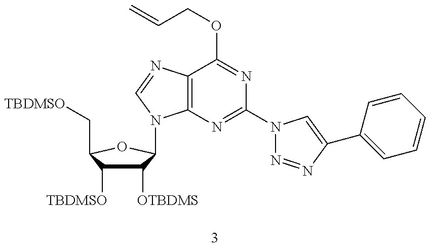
C1([OTBDMS])C([TBDMSO])C(C[TBDMSO])OC1N1C2=C(N=C1)C(OCC=C)=NC(N1N=NC(C3=CC=CC=C3)=C1)=N2
